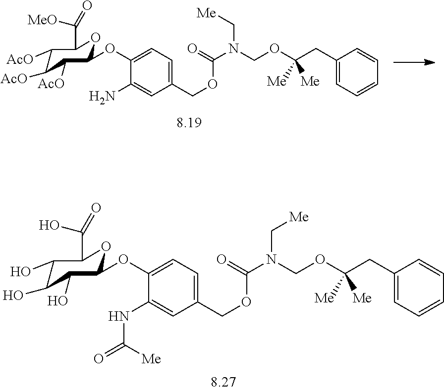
C1(COC(N(COC(CC2=CC=CC=C2)([Me])[Me])C[Me])=O)=CC=C(OC2C([AcO])C([AcO])C([AcO])C(C([MeO])=O)O2)C(N)=C1.C1(COC(N(COC(CC2=CC=CC=C2)([Me])[Me])C[Me])=O)=CC=C(OC2C(O)C(O)C(O)C(C(O)=O)O2)C(NC([Me])=O)=C1
